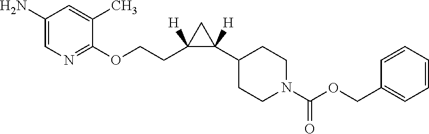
C1(N)=CN=C(OCCC2([H])C([H])(C3CCN(C(OCC4=CC=CC=C4)=O)CC3)C2)C(C)=C1
